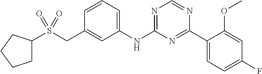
C1=CC=C(NC2=NC=NC(C3=CC=C(F)C=C3OC)=N2)C=C1CS(=O)(=O)C1CCCC1
